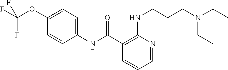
C1(C(NC2=CC=C(OC(F)(F)F)C=C2)=O)=C(NCCCN(CC)CC)N=CC=C1
